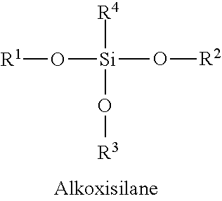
[R4][Si](O[R3])(O[R2])O[R1]
